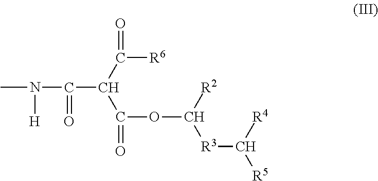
CN(C(C(C([R6])=O)C(=O)OC([R2])[R3]C([R4])[R5])=O)[H]
